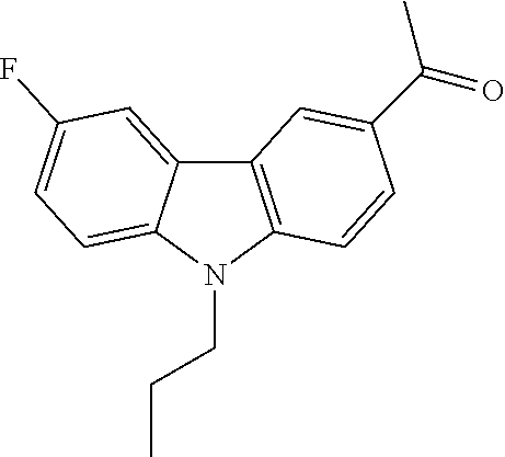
C12=CC(F)=CC=C1N(CCC)C1=C2C=C(C(=O)C)C=C1
